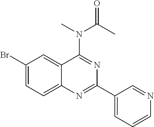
C1(Br)=CC=C2C(=C1)C(N(C(=O)C)C)=NC(C1=CC=CN=C1)=N2
